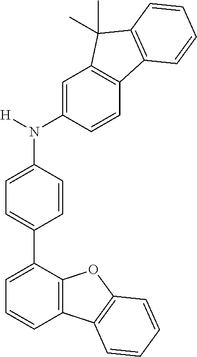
C1=C(N([H])C2=CC=C(C3=CC=CC4=C3OC3=C4C=CC=C3)C=C2)C=CC2=C1C(C)(C)C1=C2C=CC=C1
